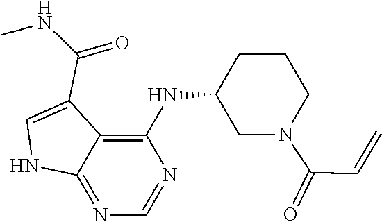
N1=C2C(=C(NC3CCCN(C(C=C)=O)C3)N=C1)C(C(NC)=O)=CN2
